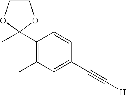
C1(C2(C)OCCO2)=C(C)C=C(C#C[H])C=C1
